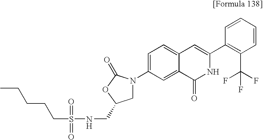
C1N(C2=CC=C3C(=C2)C(=O)NC(C2=C(C(F)(F)F)C=CC=C2)=C3)C(=O)OC1CNS(=O)(=O)CCCCC
